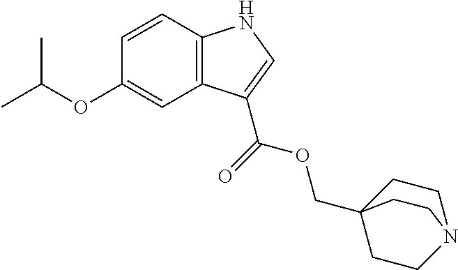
C1=CC2=C(C=C1OC(C)C)C(C(=O)OCC13CCN(CC1)CC3)=CN2
